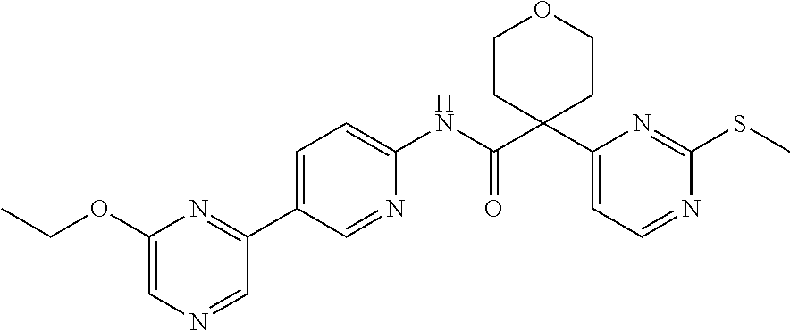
C1CC(C(NC2=CC=C(C3=NC(OCC)=CN=C3)C=N2)=O)(C2=CC=NC(SC)=N2)CCO1
